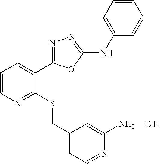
C1=CN=C(SCC2=CC=NC(N)=C2)C(C2=NN=C(NC3=CC=CC=C3)O2)=C1.Cl
